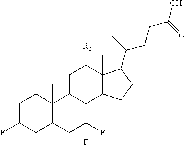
C1C(F)CC2C(C)(C1)C1C(C(F)(F)C2)C2C(C)(C([R3])C1)C(C(C)CCC(O)=O)CC2
